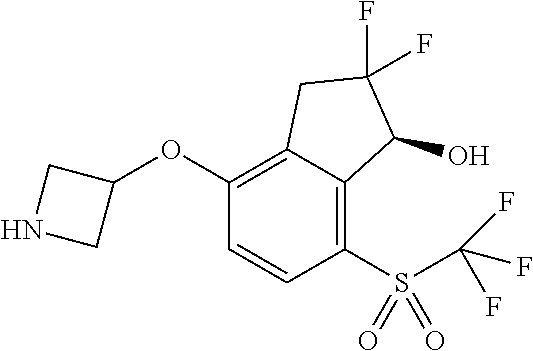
C1(OC2CNC2)=C2C(=C(S(C(F)(F)F)(=O)=O)C=C1)C(O)C(F)(F)C2
